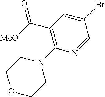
C(C1=C(N2CCOCC2)N=CC(Br)=C1)([MeO])=O
